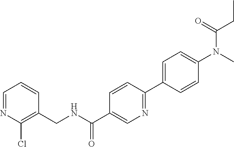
C1=C(C2=NC=C(C(=O)NCC3=C(Cl)N=CC=C3)C=C2)C=CC(N(C)C(CC)=O)=C1
